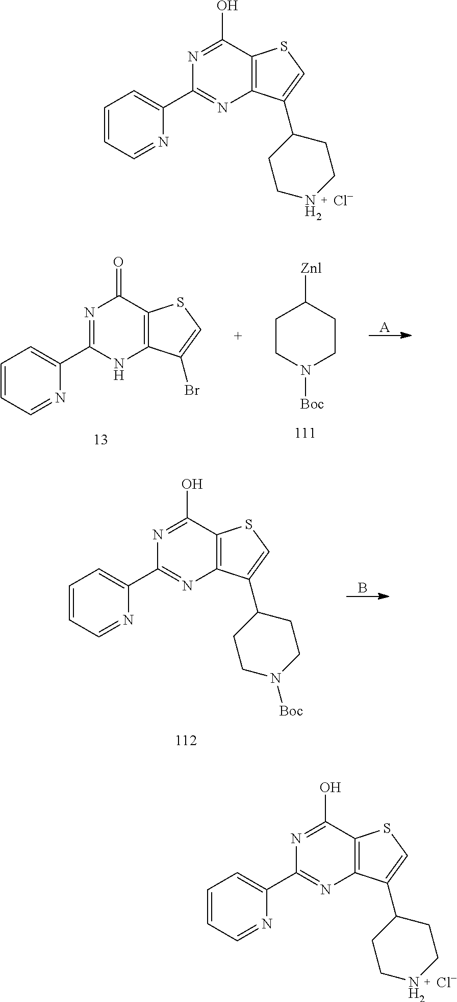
[A].C1CN([Boc])CCC1[Znl].N1=C(C2=CC=CC=N2)NC2=C(C1=O)SC=C2Br.N1=C(O)C2=C(N=C1C1=CC=CC=N1)C(C1CCN([Boc])CC1)=CS2.B.N1=C(O)C2=C(N=C1C1=CC=CC=N1)C(C1CCNCC1)=CS2.[ Cl-].N1=C(O)C2=C(N=C1C1=CC=CC=N1)C(C1CCNCC1)=CS2.[ Cl-]
